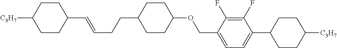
C1(C=CCCC2CCC(OCC3=CC=C(C4CCC([C3H7])CC4)C(F)=C3F)CC2)CCC([C3H7])CC1
